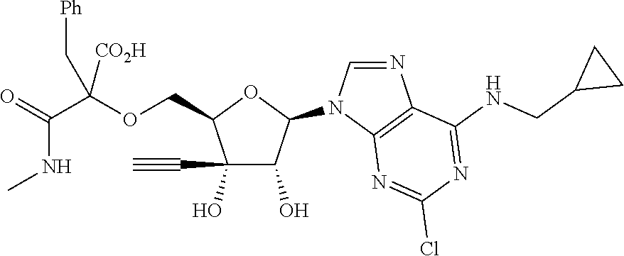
C1(O)(C#C)C(O)C(N2C=NC3=C2N=C(Cl)N=C3NCC2CC2)OC1COC(C(NC)=O)([CO2H])C[Ph]
